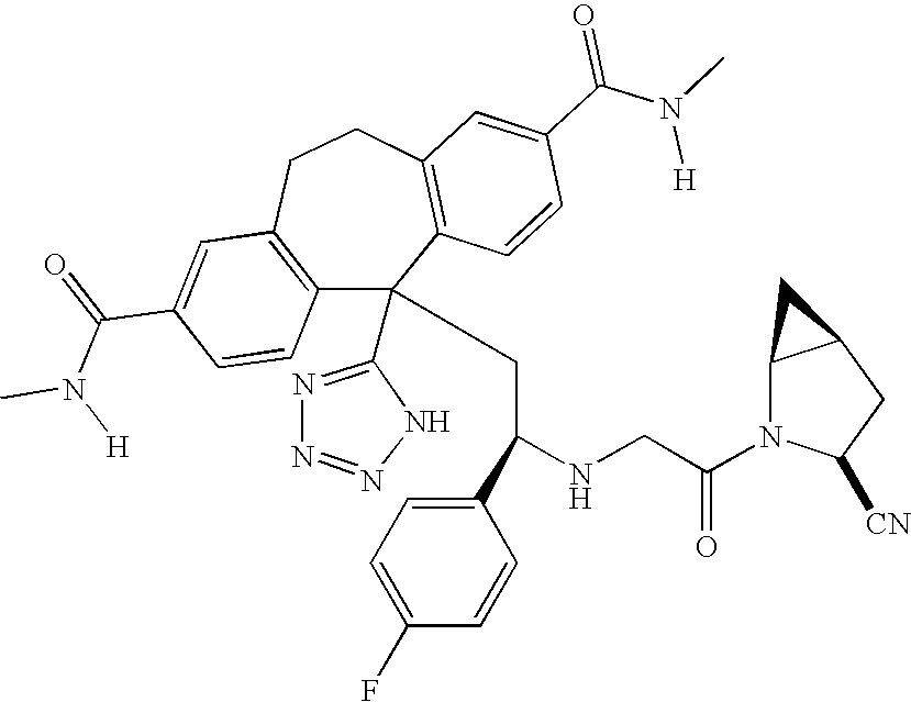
C1(C(=O)N(C)[H])=CC2=C(C=C1)C(C1=NN=NN1)(CC(NCC(N1C([CN])CC3C1C3)=O)C1=CC=C(F)C=C1)C1=C(CC2)C=C(C(N(C)[H])=O)C=C1
